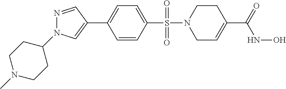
C1=CC(S(=O)(=O)N2CC=C(C(=O)NO)CC2)=CC=C1C1=CN(C2CCN(C)CC2)N=C1
